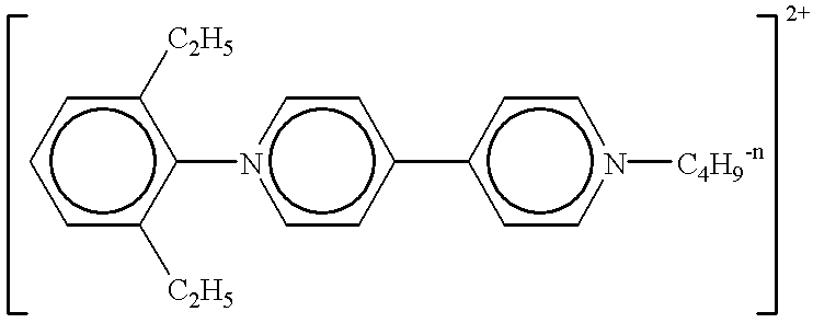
c1c([C2H5])c(-n2ccc(-c3ccn([C4H9-n])cc3)cc2)c([C2H5])cc1
